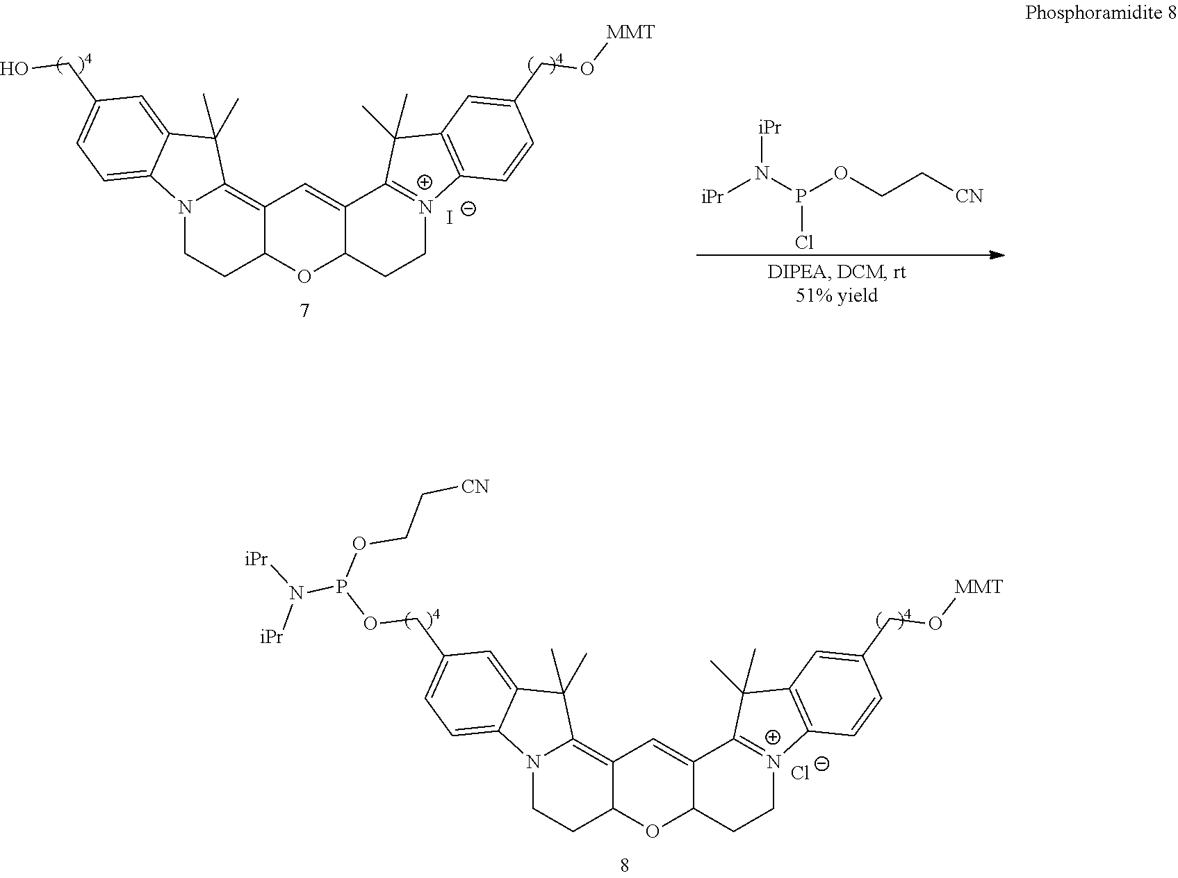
N12CCC3C(=C1C(C)(C)C1=CC(CO)=CC=C21)C=C1C(O3)CC[N+]2=C1C(C)(C)C1=C2C=CC(CO[MMT])=C1.[iPr]N(P(OCC[CN])Cl)[iPr].[I-].N12CCC3C(=C1C(C)(C)C1=CC(COP(N([iPr])[iPr])OCC[CN])=CC=C21)C=C1C(O3)CC[N+]2=C1C(C)(C)C1=C2C=CC(CO[MMT])=C1.[Cl-]
